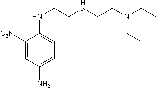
C1([O2N])=CC(N)=CC=C1NCCNCCN(CC)CC
